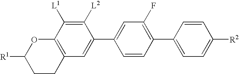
C1([R1])CCC2=C(O1)C([L1])=C([L2])C(C1=CC(F)=C(C3=CC=C([R2])C=C3)C=C1)=C2
